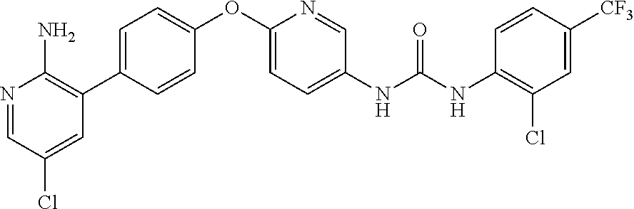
C1=CC(C2=C(N)N=CC(Cl)=C2)=CC=C1OC1=CC=C(NC(NC2=C(Cl)C=C([CF3])C=C2)=O)C=N1
